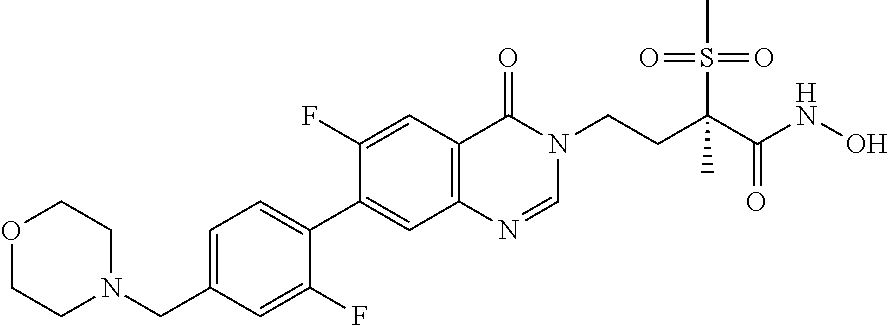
C1=C(CN2CCOCC2)C=C(F)C(C2=CC3=C(C=C2F)C(=O)N(CCC(C(NO)=O)(C)S(C)(=O)=O)C=N3)=C1
